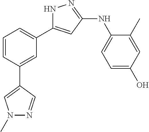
N1C(C2=CC=CC(C3=CN(C)N=C3)=C2)=CC(NC2=CC=C(O)C=C2C)=N1
